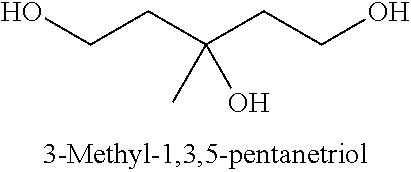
OCCC(CCO)(O)C
